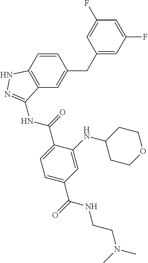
C1(F)=CC(CC2=CC3=C(C=C2)NN=C3NC(C2=CC=C(C(=O)NCCN(C)C)C=C2NC2CCOCC2)=O)=CC(F)=C1
